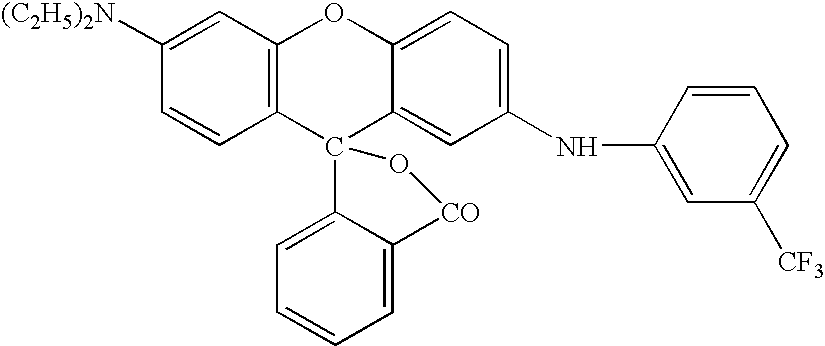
C1([(C2H5)2N])=CC2=C(C=C1)C1(C3=CC(NC4=CC([CF3])=CC=C4)=CC=C3O2)C2=CC=CC=C2[CO]O1
